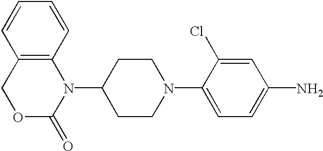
C12=C(C=CC=C1)N(C1CCN(C3=CC=C(N)C=C3Cl)CC1)C(=O)OC2
